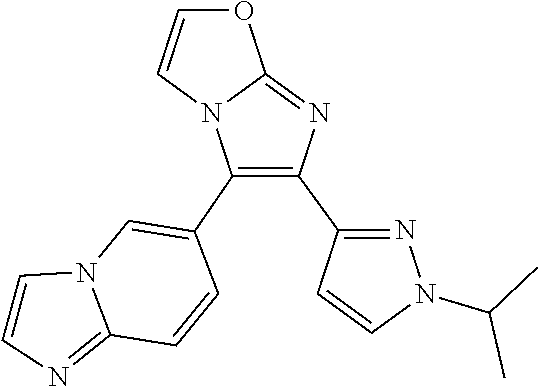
C12=NC(C3=NN(C(C)C)C=C3)=C(C3=CN4C(=NC=C4)C=C3)N1C=CO2
